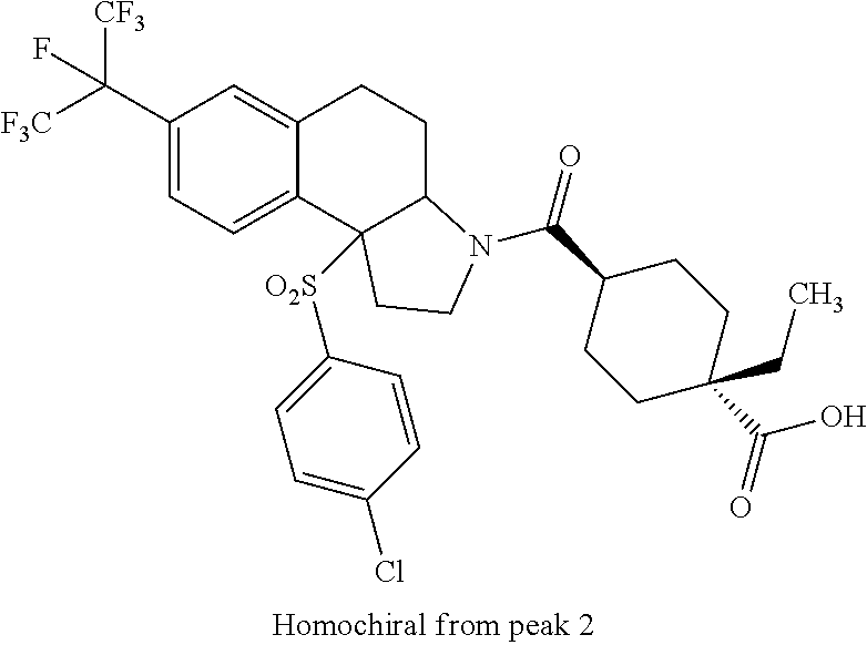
C1(C([F3C])([CF3])F)=CC=C2C(=C1)CCC1C2([O2S]C2=CC=C(Cl)C=C2)CCN1C(C1CCC(C(=O)O)(CC)CC1)=O
